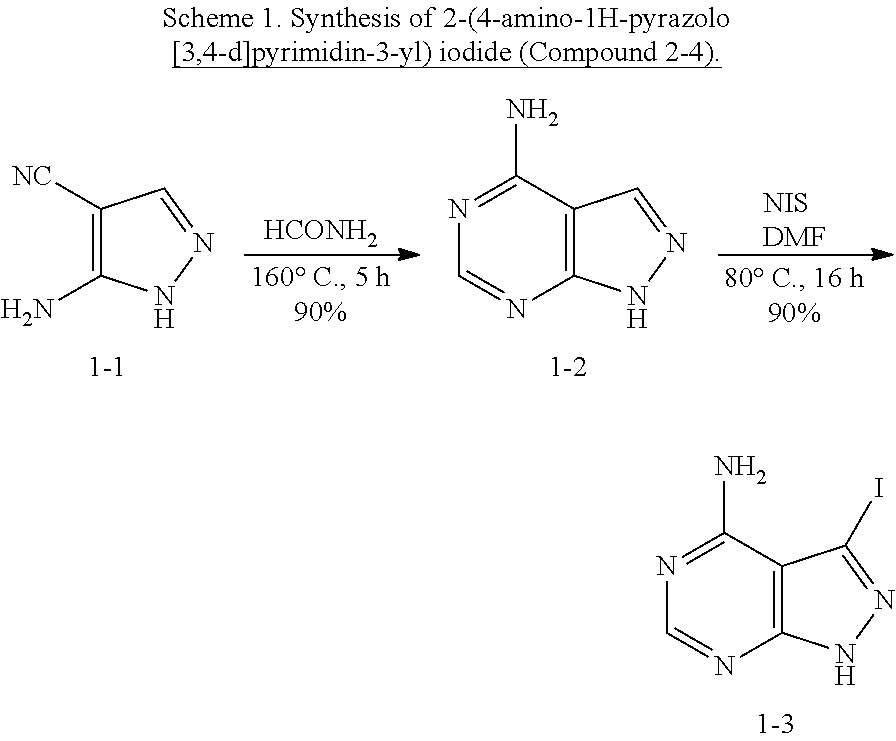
C12=C(NN=C1I)N=CN=C2N.C1([NC])=C(N)NN=C1.[HCONH2].C12=C(NN=C1)N=CN=C2N.[NISDMF]
